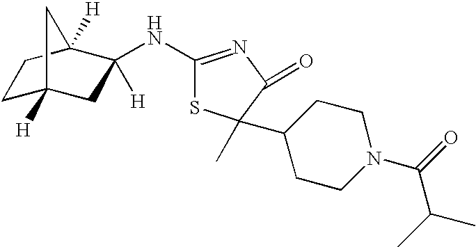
C1C2([H])CC([H])(NC3=NC(=O)C(C)(C4CCN(C(=O)C(C)C)CC4)S3)C([H])(C1)C2
